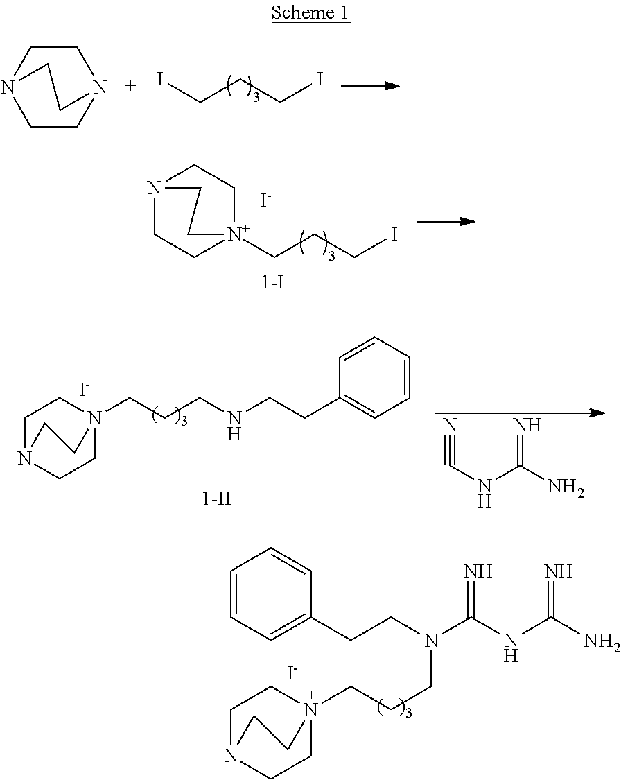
C1CN2CCN1CC2.C(CCI)I.N12CC[N+](CCCI)(CC1)CC2.[I-].C1N2CCN(CCCNCCC3=CC=CC=C3)(C1)CC2.[I-].N(C(N)=N)C#N.C1=CC=C(CCN(C(NC(N)=N)=N)CCCN23CCN(CC2)CC3)C=C1.[I-]
